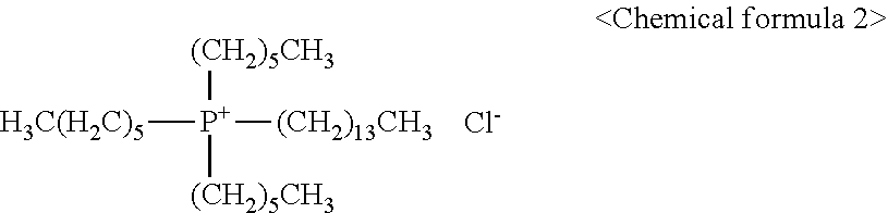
[H3C(H2C)5][P+]([(CH2)13CH3])([(CH2)5CH3])[(CH2)5CH3].[Cl-]
